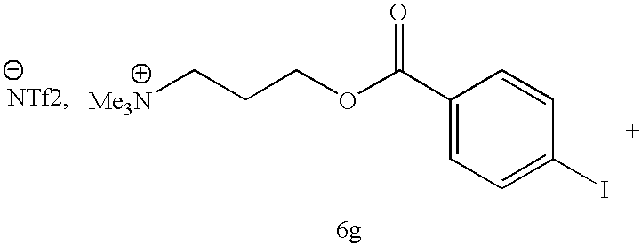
[Me3N]CCCOC(C1=CC=C(I)C=C1)=O
